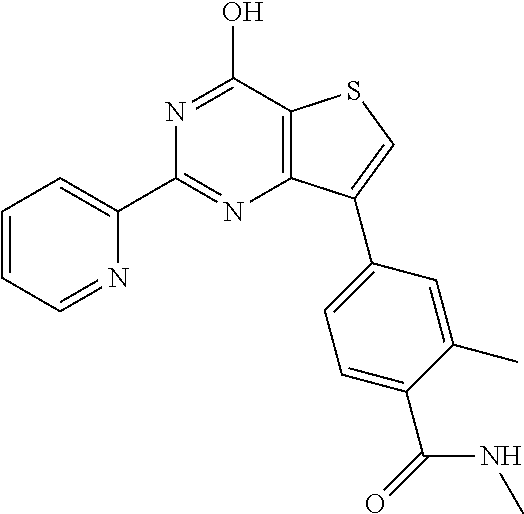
C1=CC=NC(C2=NC3=C(C(O)=N2)SC=C3C2=CC=C(C(=O)NC)C(C)=C2)=C1
